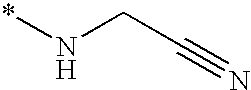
*NCC#N
